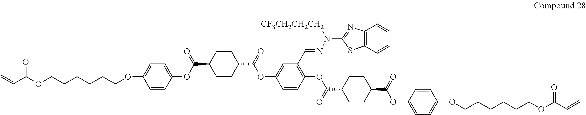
C1=CC(OC(C2CCC(C(OC3=CC(C=NN(C4=NC5=C(S4)C=CC=C5)[CF3CH2CH2CH2])=C(OC(=O)C4CCC(C(OC5=CC=C(OCCCCCCOC(C=C)=O)C=C5)=O)CC4)C=C3)=O)CC2)=O)=CC=C1OCCCCCCOC(C=C)=O
